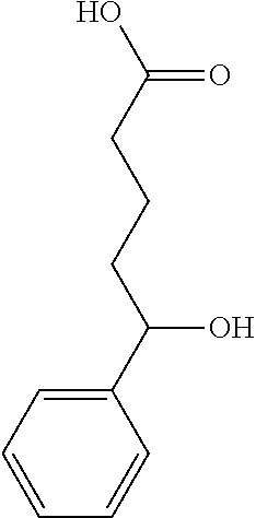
C1(C(CCCC(O)=O)O)=CC=CC=C1
